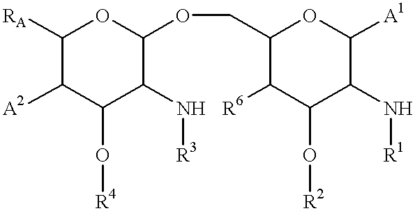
C1([RA])C([A2])C(O[R4])C(N[R3])C(OCC2C([R6])C(O[R2])C(N[R1])C([A1])O2)O1
